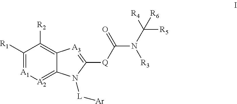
C1([R1])=[A1][A2]=C2C(=C1[R2])[A3]=C([Q]C(N(C([R4])([R5])[R6])[R3])=O)N2[L][Ar]
